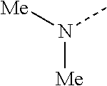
[Me]N(C)[Me]
